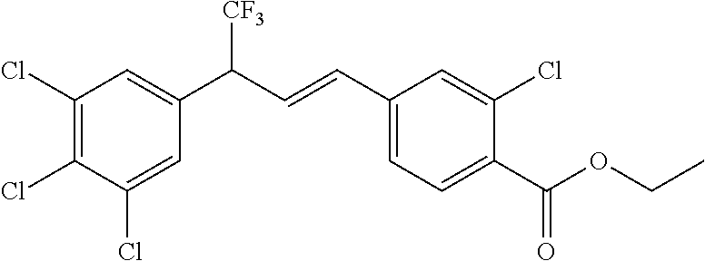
C1(C(=O)OCC)=CC=C(C=CC([CF3])C2=CC(Cl)=C(Cl)C(Cl)=C2)C=C1Cl
